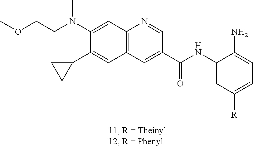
C1(N(CCOC)C)=CC2=C(C=C1C1CC1)C=C(C(NC1=CC([R])=CC=C1N)=O)C=N2
